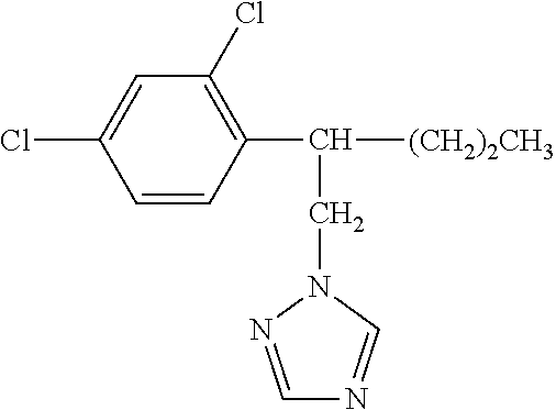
C1=NN(CC([(CH2)2CH3])C2=C(Cl)C=C(Cl)C=C2)C=N1
